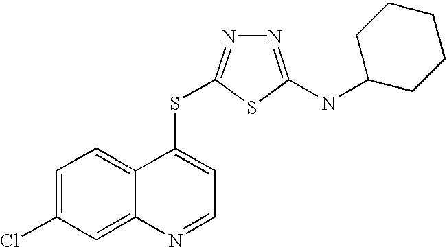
C1=C(Cl)C=C2C(=C1)C(SC1=NN=C(NC3CCCCC3)S1)=CC=N2
